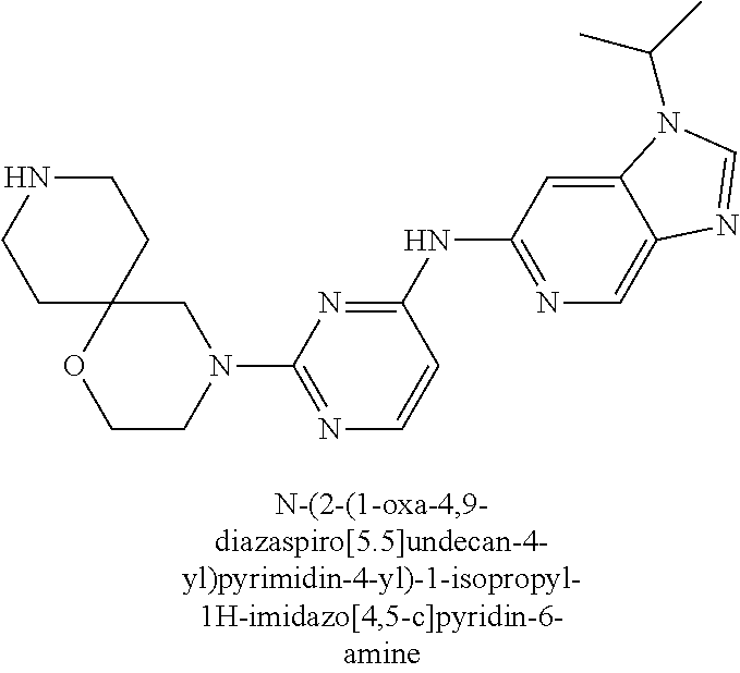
C1C2(CCNC1)OCCN(C1=NC=CC(NC3=NC=C4C(=C3)N(C(C)C)C=N4)=N1)C2
